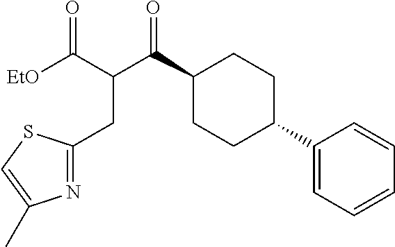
C1(C(C(CC2=NC(C)=CS2)C(=O)[EtO])=O)CCC(C2=CC=CC=C2)CC1
